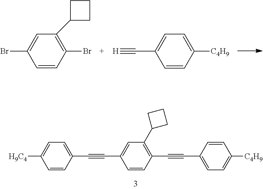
C1=CC(Br)=C(C2CCC2)C=C1Br.C1=CC([C4H9])=CC=C1C#[H].[H9C4]C1=CC=C(C#CC2=CC(C3CCC3)=C(C#CC3=CC=C([C4H9])C=C3)C=C2)C=C1
